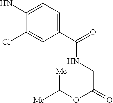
C1(C(=O)NCC(=O)OC([Me])[Me])=CC=C(N)C(Cl)=C1
